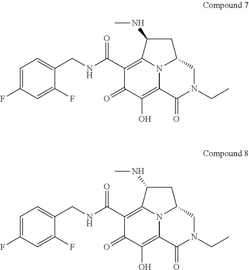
C1(=O)C(O)=C2N3C(=C1C(NCC1=CC=C(F)C=C1F)=O)C(NC)CC3CN(CC)C2=O.C1(=O)C(O)=C2N3C(=C1C(NCC1=CC=C(F)C=C1F)=O)C(NC)CC3CN(CC)C2=O
